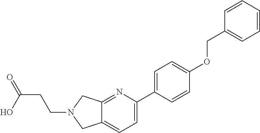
O=C(O)CCN1CC2=NC(C3=CC=C(OCC4=CC=CC=C4)C=C3)=CC=C2C1
